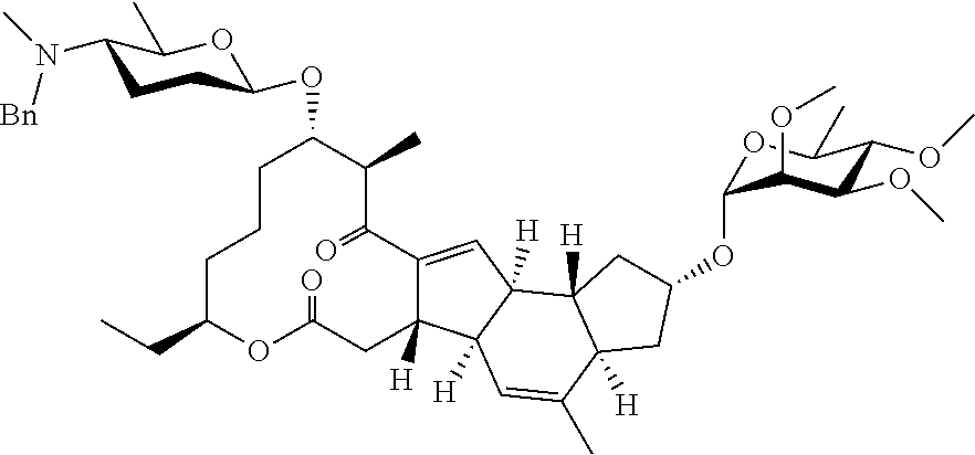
C1CCC(CC)OC(=O)CC2([H])C(=CC3([H])C2([H])C=C(C)C2([H])C3([H])CC(OC3OC(C)C(OC)C(OC)C3OC)C2)C(=O)C(C)C1OC1CCC(N(C)[Bn])C(C)O1
